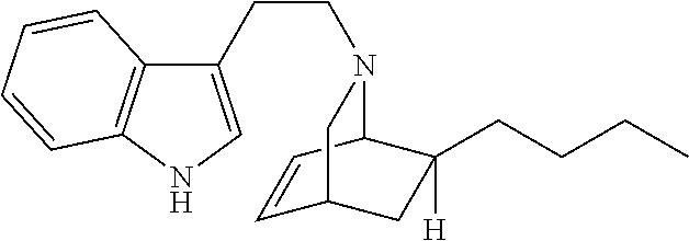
C1(CCN2C3C=CC(CC3(CCCC)[H])C2)=CNC2=C1C=CC=C2
